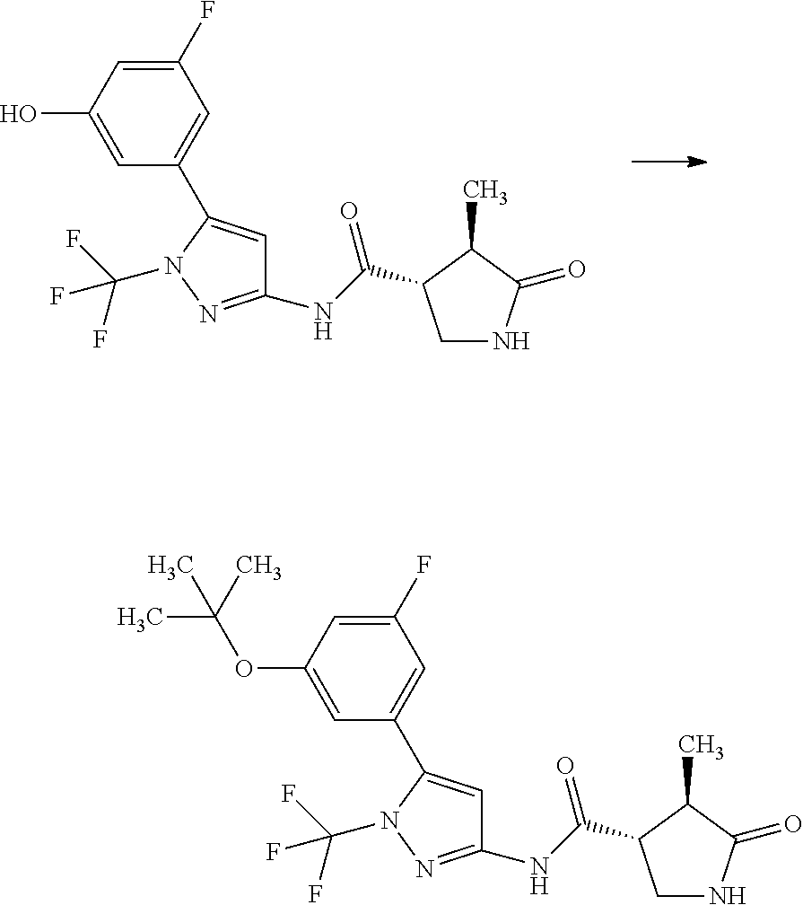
C1(O)=CC(C2=CC(NC(C3CNC(=O)C3C)=O)=NN2C(F)(F)F)=CC(F)=C1.C1(OC(C)(C)C)=CC(C2=CC(NC(C3CNC(=O)C3C)=O)=NN2C(F)(F)F)=CC(F)=C1
